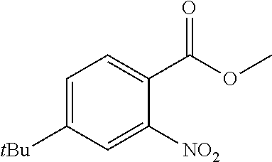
C1=C([tBu])C=C([NO2])C(C(OC)=O)=C1
